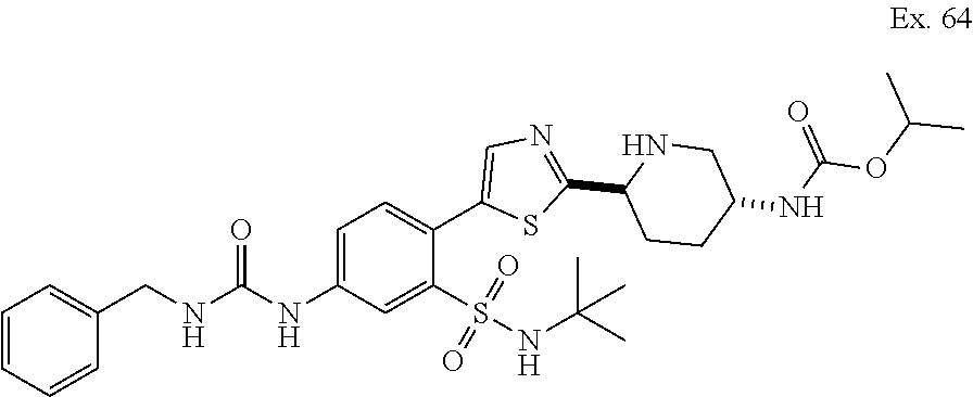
C1=CC=CC(CNC(NC2=CC=C(C3=CN=C(C4CCC(NC(=O)OC(C)C)CN4)S3)C(S(NC(C)(C)C)(=O)=O)=C2)=O)=C1
